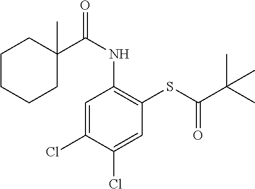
C1=C(Cl)C(Cl)=CC(SC(C(C)(C)C)=O)=C1NC(=O)C1(C)CCCCC1
